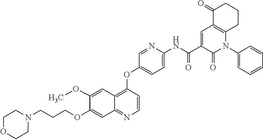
C1(OCCCN2CCOCC2)=CC2=NC=CC(OC3=CC=C(NC(C4=CC5=C(N(C6=CC=CC=C6)C4=O)CCCC5=O)=O)N=C3)=C2C=C1OC
